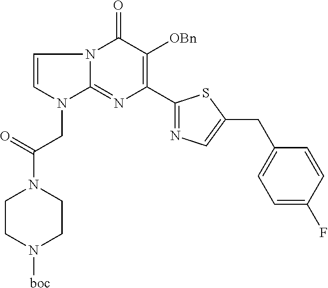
C1=CN(CC(=O)N2CCN([boc])CC2)C2=NC(C3=NC=C(CC4=CC=C(F)C=C4)S3)=C([OBn])C(=O)N12
